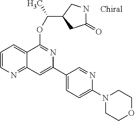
C1(C2=CC3=NC=CC=C3C(OC(C)C3CC(=O)NC3)=N2)=CC=C(N2CCOCC2)N=C1
